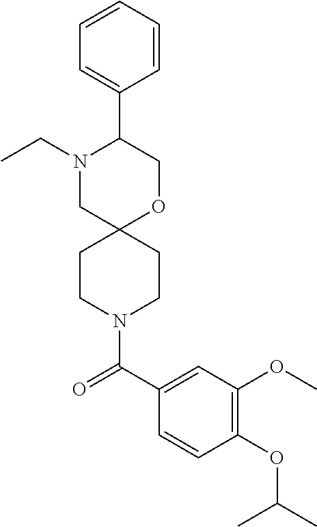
N1(CC)CC2(OCC1C1=CC=CC=C1)CCN(C(C1=CC(OC)=C(OC(C)C)C=C1)=O)CC2
